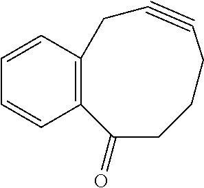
C1=CC2=C(C=C1)C(=O)CCCC#CC2
